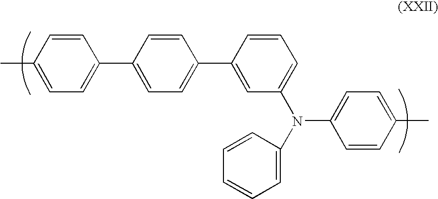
C1(C2=CC=C(C3=CC=C(C)C=C3)C=C2)=CC(N(C2=CC=CC=C2)C2=CC=C(C)C=C2)=CC=C1
